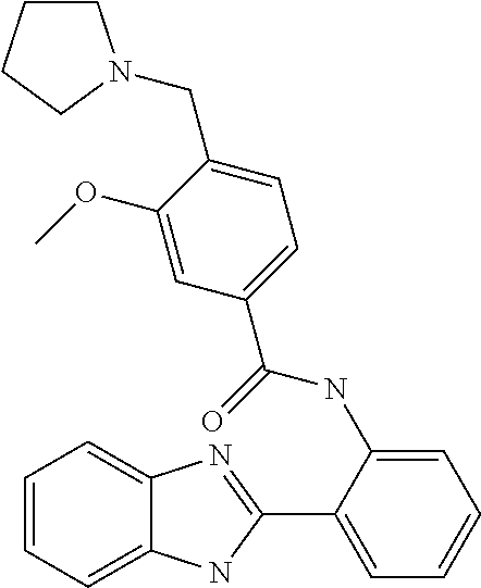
C1=CC=C2C(=C1)N=C(C1=CC=CC=C1NC(C1=CC=C(CN3CCCC3)C(OC)=C1)=O)N2
